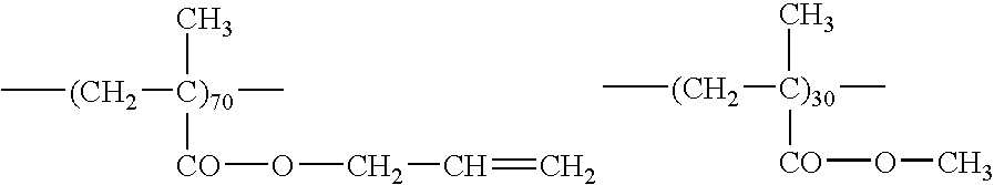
C[(CH2][C)30](C)([CO]OC)C.C[(CH2][C)70](C)([CO]OCC=C)C
